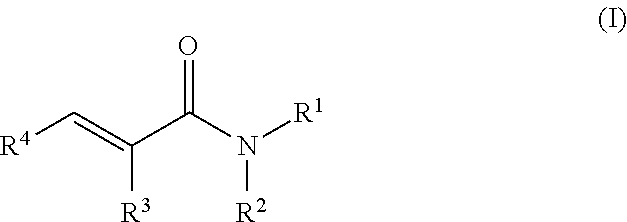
[R4]C=C([R3])C(N([R2])[R1])=O
